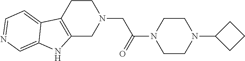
C1CC2=C(CN1CC(N1CCN(C3CCC3)CC1)=O)NC1=CN=CC=C21
